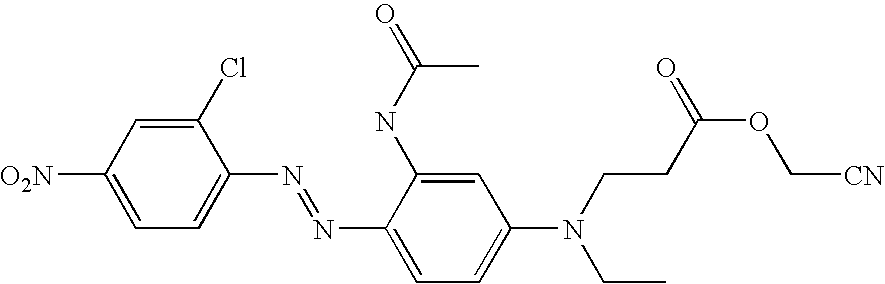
[O2N]C1=CC=C(N=NC2=CC=C(N(CCC(OC[CN])=O)CC)C=C2NC(C)=O)C(Cl)=C1
